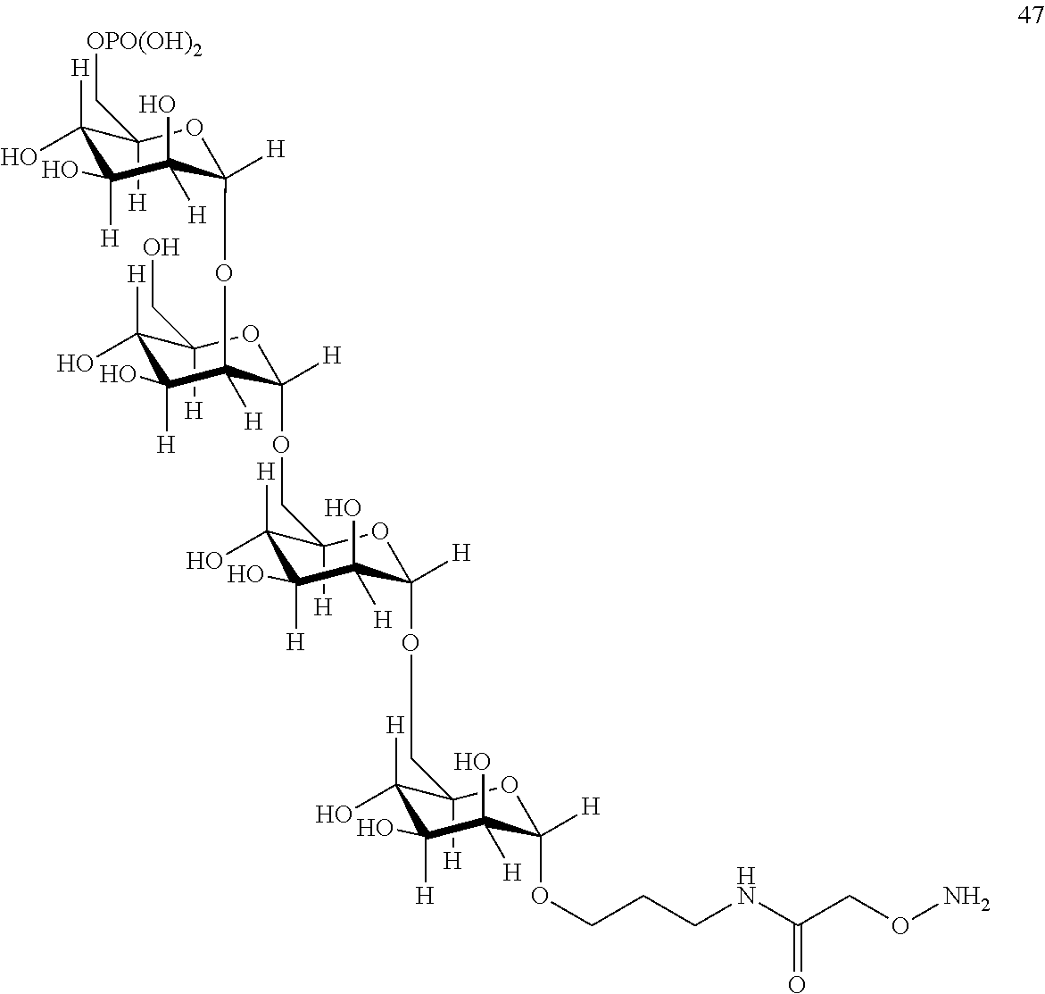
C1(O)([H])C([H])(C[OPO(OH)2])OC([H])(OC2([H])C([H])(OCC3([H])C(O)([H])C([H])(O)C([H])(O)C([H])(OCC4([H])C(O)([H])C([H])(O)C([H])(O)C([H])(OCCCNC(CON)=O)O4)O3)OC([H])(CO)C(O)([H])C2([H])O)C([H])(O)C1([H])O
